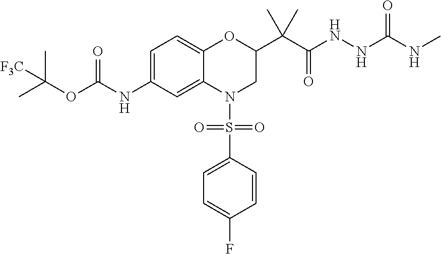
C1=C(NC(OC(C)(C)[F3C])=O)C=C2C(=C1)OC(C(C(NNC(NC)=O)=O)(C)C)CN2S(C1=CC=C(F)C=C1)(=O)=O
